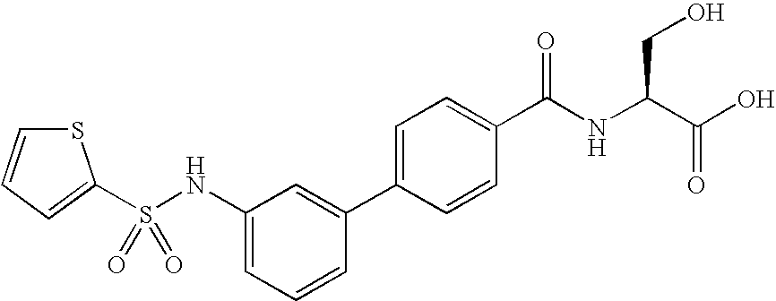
S1C=CC=C1S(NC1=CC=CC(C2=CC=C(C(NC(C(O)=O)CO)=O)C=C2)=C1)(=O)=O
